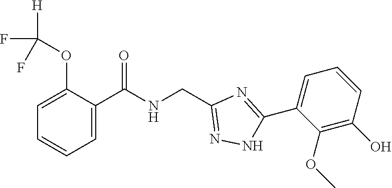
C1=CC=C(C(NCC2=NNC(C3=CC=CC(O)=C3OC)=N2)=O)C(OC(F)(F)[H])=C1
